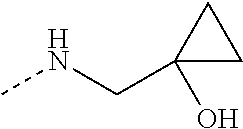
CNCC1(O)CC1
